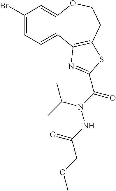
C1(Br)=CC=C2C(=C1)OCCC1=C2N=C(C(N(C(C)C)NC(COC)=O)=O)S1
